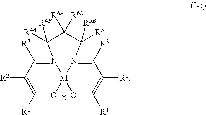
C1([R2])=C([R1])O[M]23([X])OC([R1])=C([R2])C([R3])=N2C([R5A])([R5B])C([R6A])([R6B])C([R4A])([R4B])N3=C1[R3]
